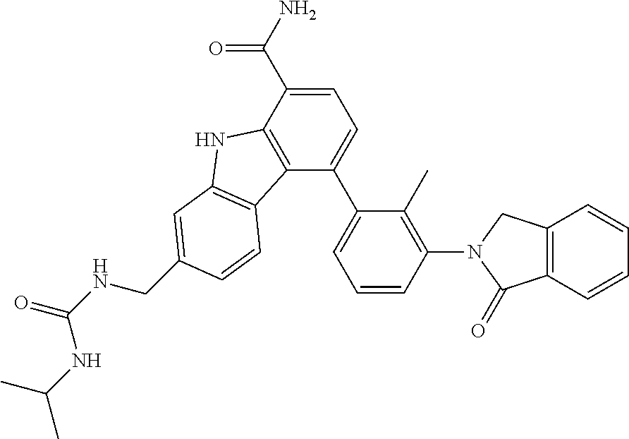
C1=C(C(N)=O)C2=C(C(C3=CC=CC(N4C(=O)C5=C(C4)C=CC=C5)=C3C)=C1)C1=C(N2)C=C(CNC(=O)NC(C)C)C=C1
